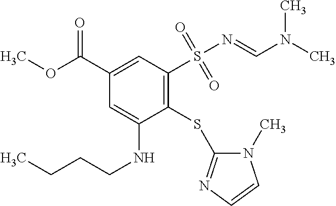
C1(SC2=NC=CN2C)=C(S(N=CN(C)C)(=O)=O)C=C(C(OC)=O)C=C1NCCCC
